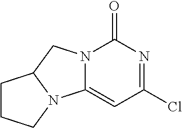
N12C(=CC(Cl)=NC1=O)N1C(C2)CCC1
